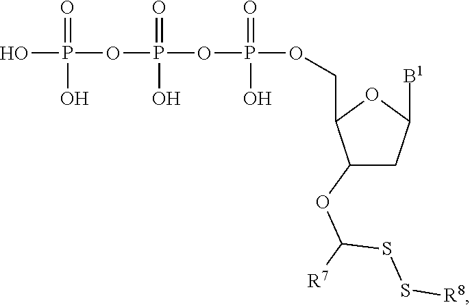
OP(OP(OP(=O)(O)OCC1C(OC([R7])SS[R8])CC([B1])O1)(=O)O)(=O)O
